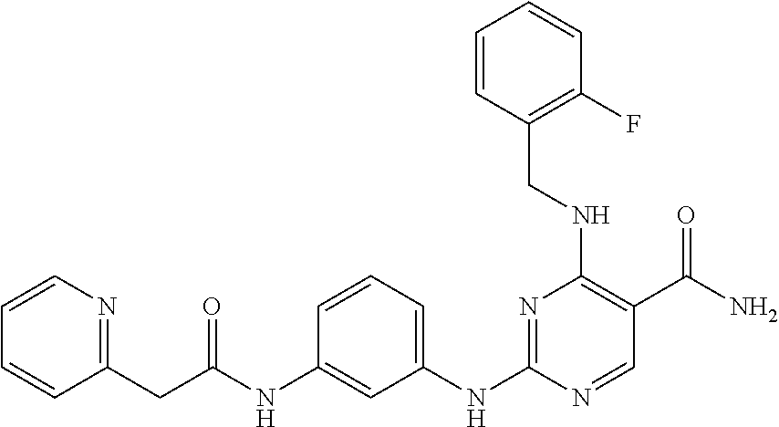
C1=CN=C(CC(=O)NC2=CC(NC3=NC(NCC4=C(F)C=CC=C4)=C(C(N)=O)C=N3)=CC=C2)C=C1
